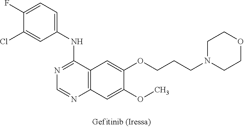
C1(Cl)=CC(NC2=NC=NC3=C2C=C(OCCCN2CCOCC2)C(OC)=C3)=CC=C1F
